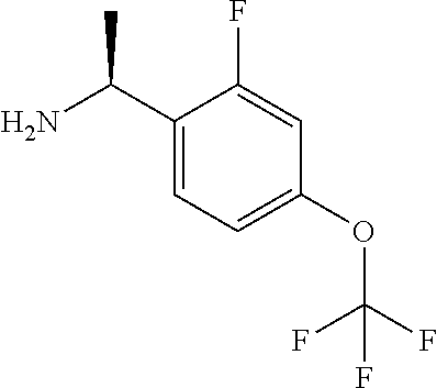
C1(C(N)C)=CC=C(OC(F)(F)F)C=C1F
